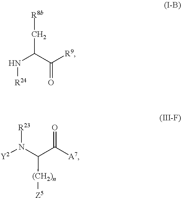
C(C(N[R24])C([R9])=O)[R8b].[R23]N(C(C([A7])=O)[(CH2)n][Z5])[Y2]
